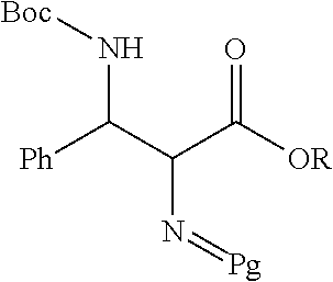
[Boc]NC(C(C(=O)[OR])N=[Pg])[Ph]
